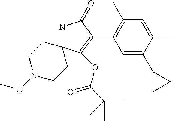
N1C2(C(OC(C(C)(C)C)=O)=C(C3=C(C)C=C(C)C(C4CC4)=C3)C1=O)CCN(OC)CC2
